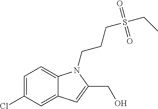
C1=C(Cl)C=C2C(=C1)N(CCCS(=O)(=O)CC)C(CO)=C2
